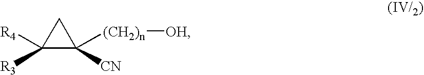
C1([R4])([R3])C([(CH2)n][OH])([CN])C1
